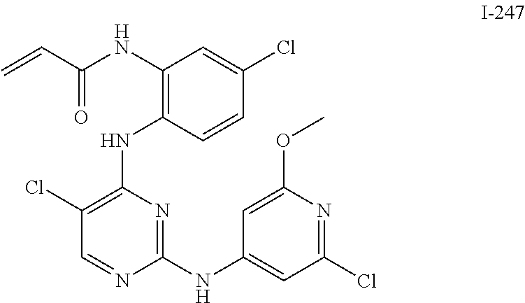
C1(Cl)=C(NC2=C(NC(C=C)=O)C=C(Cl)C=C2)N=C(NC2=CC(Cl)=NC(OC)=C2)N=C1
